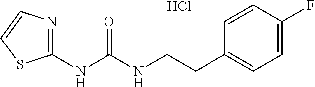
Cl.C(CNC(NC1=NC=CS1)=O)C1=CC=C(F)C=C1
